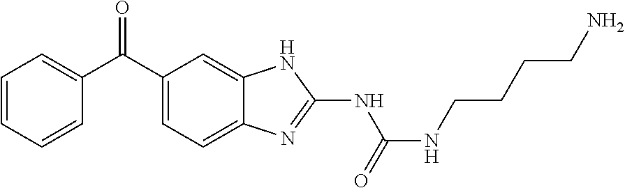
C1=CC=CC(C(C2=CC=C3C(=C2)NC(NC(NCCCCN)=O)=N3)=O)=C1
